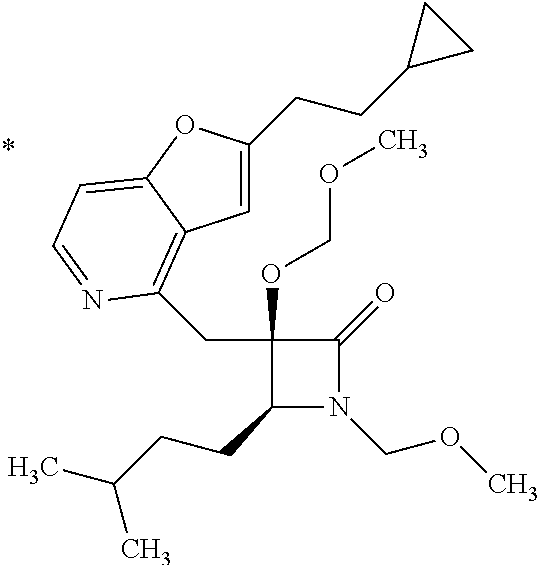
C1(CC2=C3C=C(CCC4CC4)OC3=CC=N2)(OCOC)C(CCC(C)C)N(COC)C1=O
